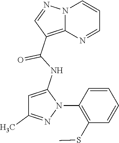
N12C(=C(C(NC3=CC(C)=NN3C3=C(SC)C=CC=C3)=O)C=N1)N=CC=C2
